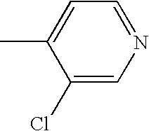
C1(Cl)=CN=CC=C1C
